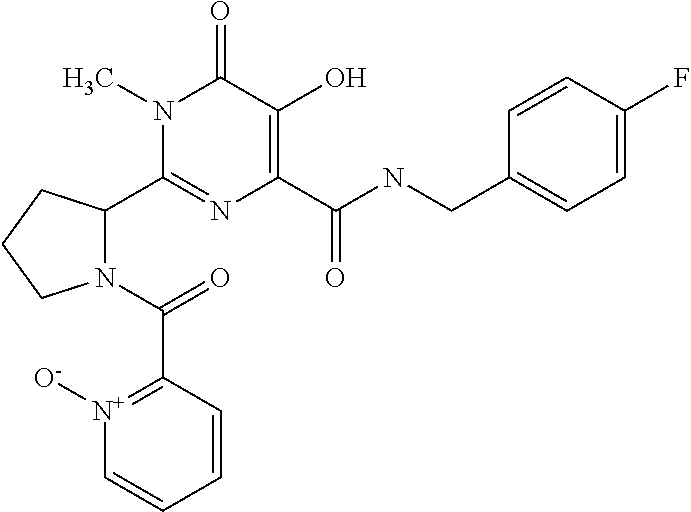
N1(C(=O)C2=[N+]([O-])C=CC=C2)C(C2=NC(C(NCC3=CC=C(F)C=C3)=O)=C(O)C(=O)N2C)CCC1
